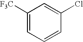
C1([F3C])=CC=CC(Cl)=C1
